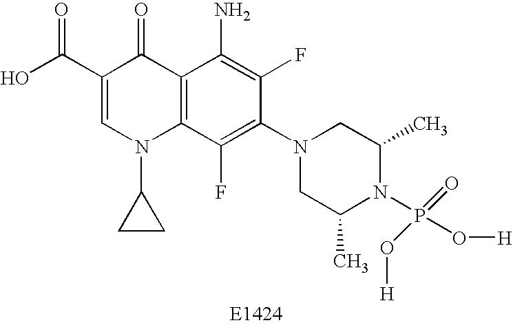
OC(C1=CN(C2CC2)C2=C(C1=O)C(N)=C(F)C(N1CC(C)N(P(O[H])(=O)O[H])C(C)C1)=C2F)=O
